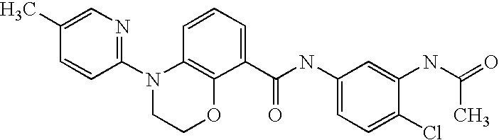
C1(C)=CN=C(N2CCOC3=C2C=CC=C3C(NC2=CC=C(Cl)C(NC(C)=O)=C2)=O)C=C1
